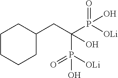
C(C(P([OLi])(=O)O)(P([OLi])(=O)O)O)C1CCCCC1
